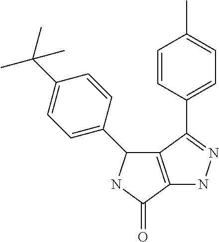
C1=CC(C2=NNC3=C2C(C2=CC=C(C(C)(C)C)C=C2)NC3=O)=CC=C1C
